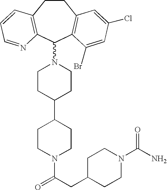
C1CC(C2CCN(C(CC3CCN(C(N)=O)CC3)=O)CC2)CCN1C1C2=C(CCC3=C1C(Br)=CC(Cl)=C3)C=CC=N2
